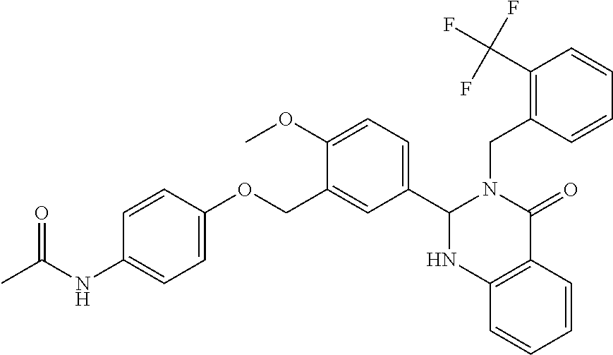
C1(NC(C)=O)=CC=C(OCC2=CC(C3N(CC4=C(C(F)(F)F)C=CC=C4)C(=O)C4=C(C=CC=C4)N3)=CC=C2OC)C=C1
